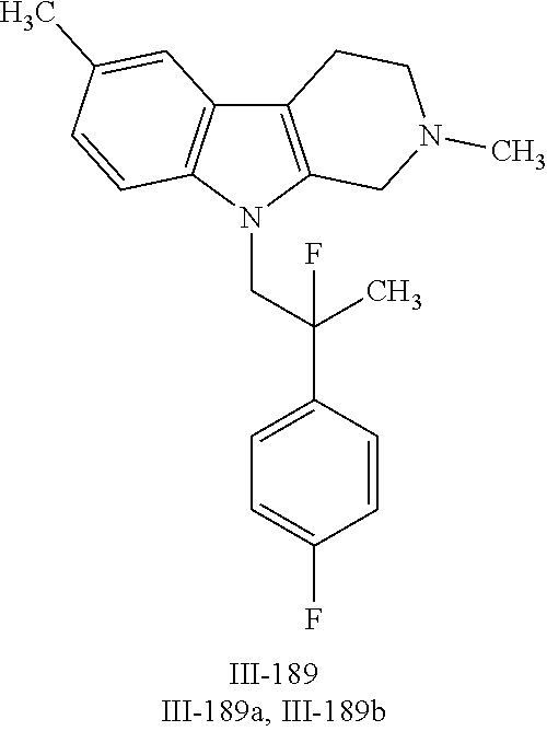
N1(CC(C2=CC=C(F)C=C2)(C)F)C2=C(C3=C1C=CC(C)=C3)CCN(C)C2
